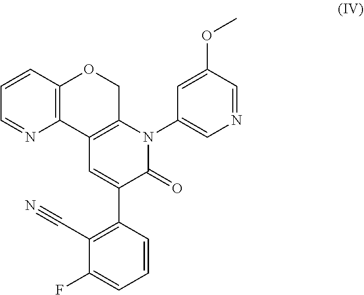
C12=C(OCC3=C1C=C(C1=C(C#N)C(F)=CC=C1)C(=O)N3C1=CN=CC(OC)=C1)C=CC=N2
